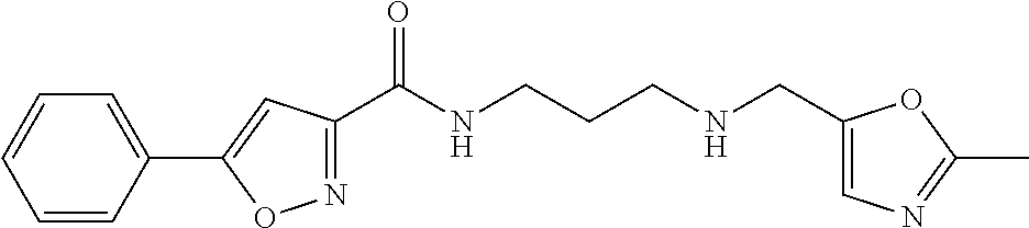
C1=CC(C2=CC(C(NCCCNCC3=CN=C(C)O3)=O)=NO2)=CC=C1
